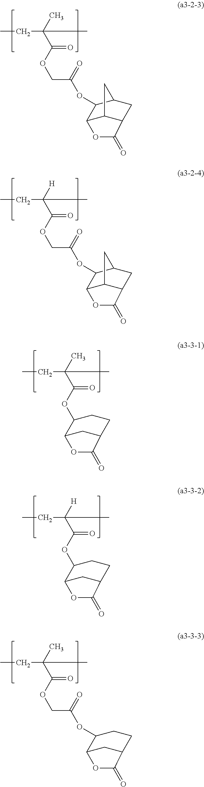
CCC(C(OCC(OC1C2C3C(CC1C3)C(=O)O2)=O)=O)(C)C.CCC(C(OCC(OC1C2C3C(CC1C3)C(=O)O2)=O)=O)([H])C.CCC(C(OC1C2CC(CC1)C(=O)O2)=O)(C)C.CCC(C(OC1C2CC(CC1)C(=O)O2)=O)([H])C.CCC(C(OCC(OC1C2CC(CC1)C(=O)O2)=O)=O)(C)C
